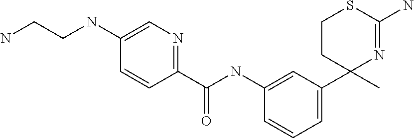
C1=C(C2(C)N=C(N)SCC2)C=C(NC(C2=NC=C(NCCN)C=C2)=O)C=C1
